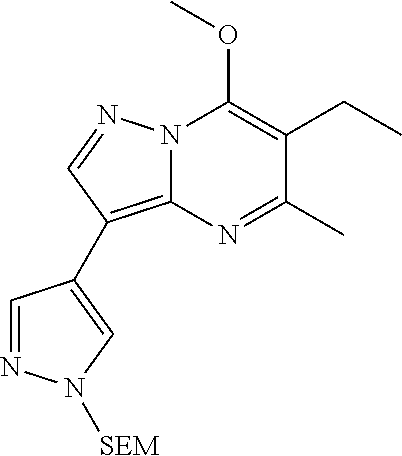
N12C(=C(C3=CN([SEM])N=C3)C=N1)N=C(C)C(CC)=C2OC
